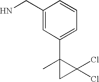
C1(CN)=CC(C2(C)CC2(Cl)Cl)=CC=C1
